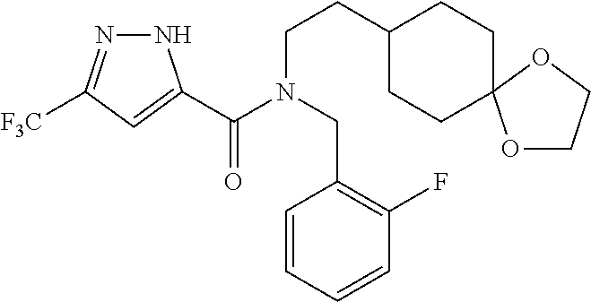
N1N=C([F3C])C=C1C(N(CC1=C(F)C=CC=C1)CCC1CCC2(CC1)OCCO2)=O
